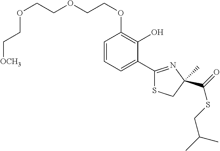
C1=CC=C(C2=NC(C(=O)SCC(C)C)(C)CS2)C(O)=C1OCCOCCOCC[OCH3]
